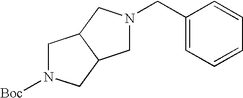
C1N([Boc])CC2C1CN(CC1=CC=CC=C1)C2
